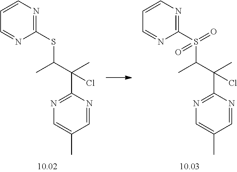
C1(SC(C(C)(C2=NC=C(C)C=N2)Cl)C)=NC=CC=N1.C1(S(C(C(C)(C2=NC=C(C)C=N2)Cl)C)(=O)=O)=NC=CC=N1
